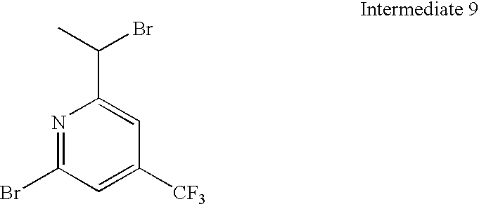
N1=C(Br)C=C([CF3])C=C1C(C)Br
